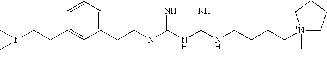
[I-].N(C(NC(NCC(CC[N+]1(C)CCCC1)C)=N)=N)(C)CCC1=CC=CC(CC[N+](C)(C)C)=C1.[I-]
